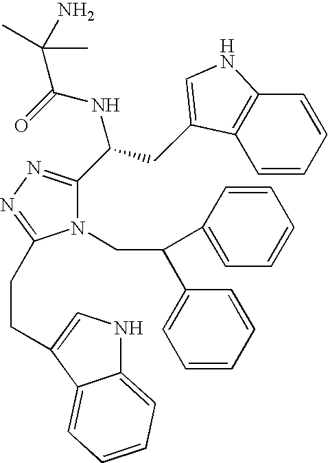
N1(CC(C2=CC=CC=C2)C2=CC=CC=C2)C(C(CC2=CNC3=C2C=CC=C3)NC(=O)C(N)(C)C)=NN=C1CCC1=CNC2=CC=CC=C21
